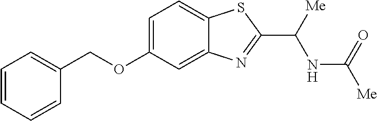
C1=CC=CC(COC2=CC=C3C(=C2)N=C(C([Me])NC(=O)[Me])S3)=C1
